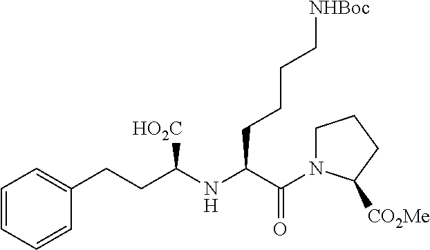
N(C(C(N1CCCC1[CO2Me])=O)CCCC[NHBoc])C(CCC1=CC=CC=C1)[HO2C]
